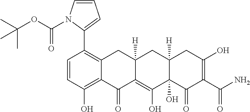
C1=CC(O)=C2C(=C1C1=CC=CN1C(OC(C)(C)C)=O)CC1([H])C(=C(O)C3(O)C([H])(C1)CC(O)=C(C(N)=O)C3=O)C2=O
